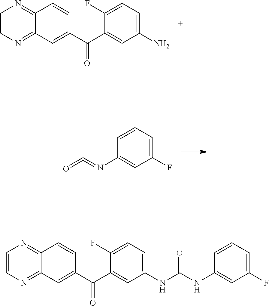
C1=CN=C2C(=N1)C=CC(C(C1=CC(N)=CC=C1F)=O)=C2.O=C=NC1=CC(F)=CC=C1.C1=CN=C2C(=N1)C=CC(C(C1=CC(NC(NC3=CC(F)=CC=C3)=O)=CC=C1F)=O)=C2
